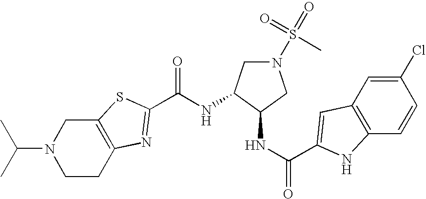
C12=C(CCN(C(C)C)C1)N=C(C(NC1CN(S(C)(=O)=O)CC1NC(=O)C1=CC3=C(C=CC(Cl)=C3)N1)=O)S2
